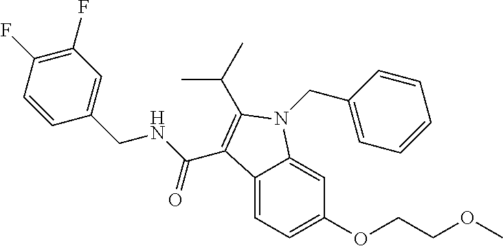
C12=CC=C(OCCOC)C=C1N(CC1=CC=CC=C1)C(C(C)C)=C2C(NCC1=CC(F)=C(F)C=C1)=O
